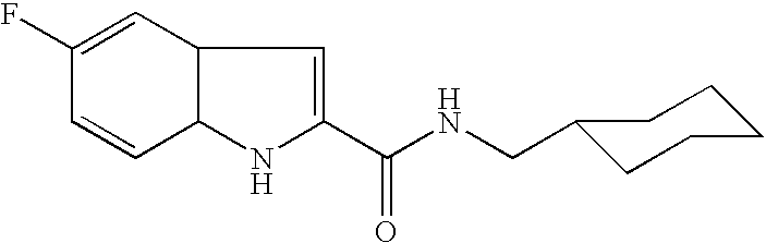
C1=C(F)C=CC2C1C=C(C(NCC1CCCCC1)=O)N2
